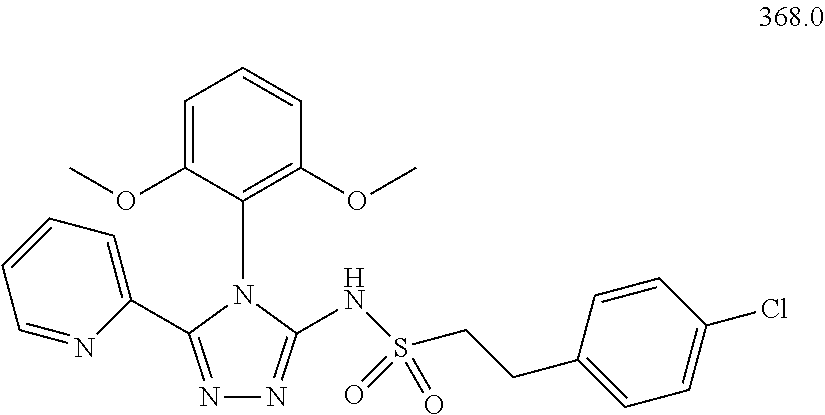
N(C1=NN=C(C2=CC=CC=N2)N1C1=C(OC)C=CC=C1OC)S(CCC1=CC=C(Cl)C=C1)(=O)=O
